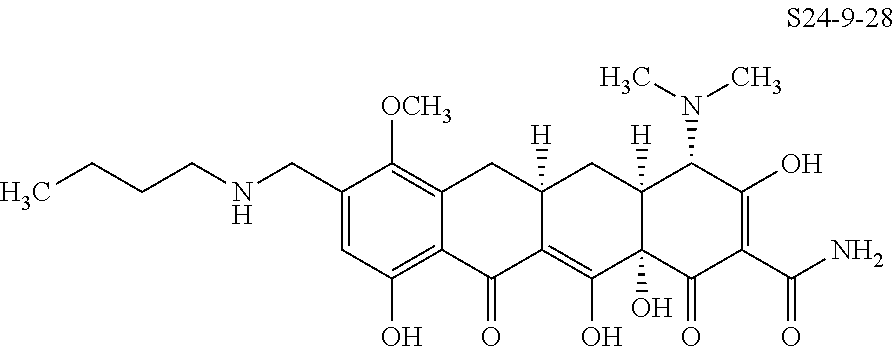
C1=C(CNCCCC)C([OCH3])=C2C(=C1O)C(=O)C1=C(O)C3(O)C([H])(CC1([H])C2)C(N(C)C)C(O)=C(C(N)=O)C3=O
